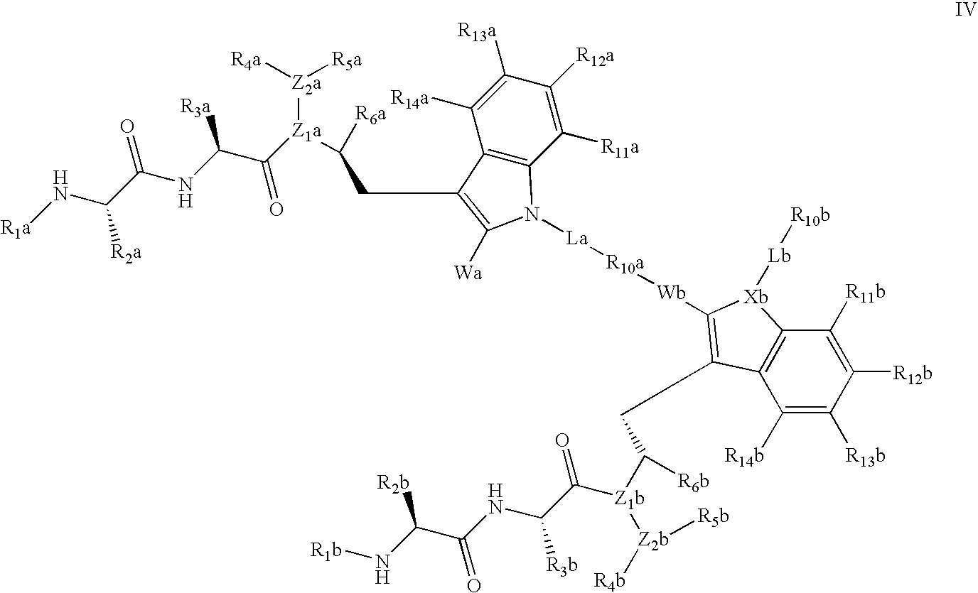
C(C([R6a])[Z1a]([Z2a]([R5a])[R4a])C(C(NC(C(N[R1a])[R2a])=O)[R3a])=O)C1=C([Wa])N([La][R10a][Wb]C2=C(CC([R6b])[Z1b](C(C(NC(C(N[R1b])[R2b])=O)[R3b])=O)[Z2b]([R4b])[R5b])C3=C(C([R11b])=C([R12b])C([R13b])=C3[R14b])[Xb]2[Lb][R10b])C2=C1C([R14a])=C([R13a])C([R12a])=C2[R11a]
